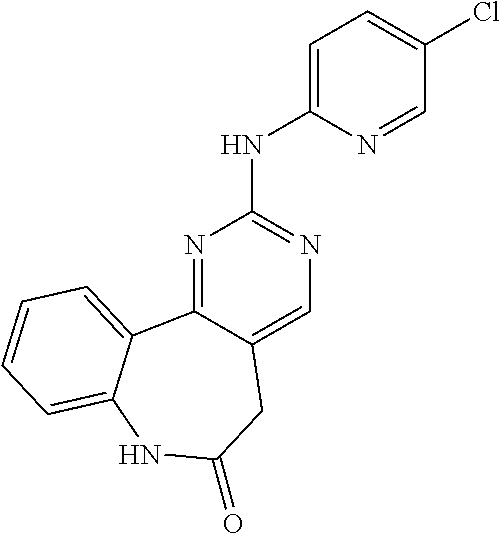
N1=C2C(=CN=C1NC1=CC=C(Cl)C=N1)CC(=O)NC1=CC=CC=C21
